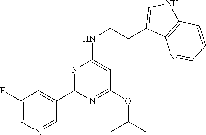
C1(C2=NC(NCCC3=CNC4=C3N=CC=C4)=CC(OC(C)C)=N2)=CC(F)=CN=C1
